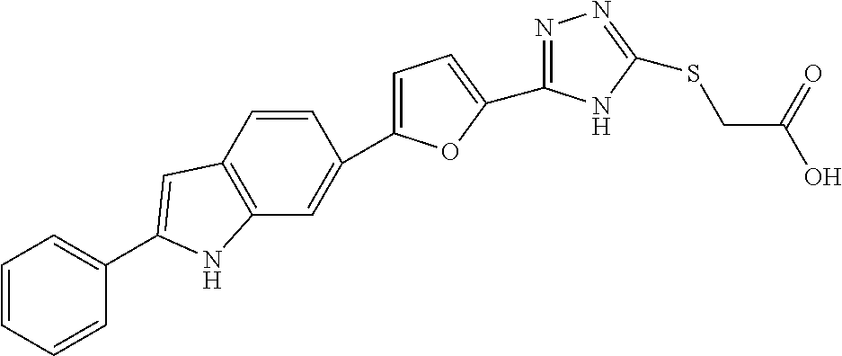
C1=C(C2=CC3=C(C=C2)C=C(C2=CC=CC=C2)N3)OC(C2=NN=C(SCC(O)=O)N2)=C1
